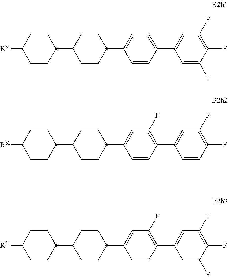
C1C([R31])CCC(C2CCC(C3=CC=C(C4=CC(F)=C(F)C(F)=C4)C=C3)CC2)C1.C1C([R31])CCC(C2CCC(C3=CC(F)=C(C4=CC(F)=C(F)C=C4)C=C3)CC2)C1.C1C([R31])CCC(C2CCC(C3=CC(F)=C(C4=CC(F)=C(F)C(F)=C4)C=C3)CC2)C1
